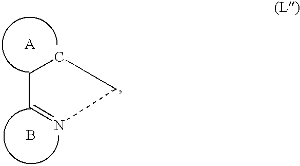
C1=NCCC1.B
